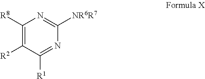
C1([R8])=C([R2])C([R1])=NC([NR6R7])=N1
